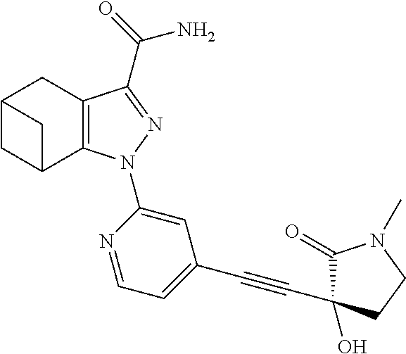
C12=C(C(C(=O)N)=NN1C1=CC(C#CC3(O)C(=O)N(C)CC3)=CC=N1)CC1CC2C1
